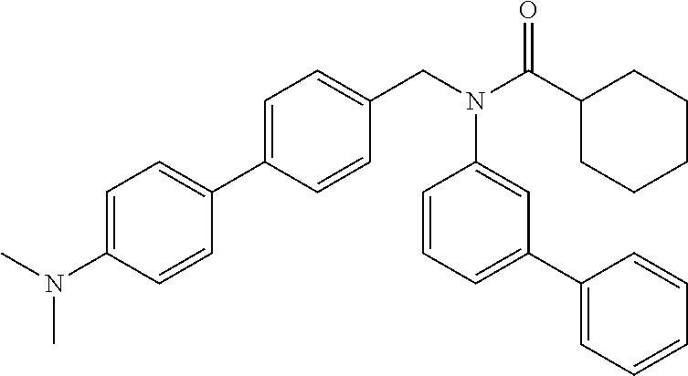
C1=C(N(C)C)C=CC(C2=CC=C(CN(C(C3CCCCC3)=O)C3=CC(C4=CC=CC=C4)=CC=C3)C=C2)=C1
